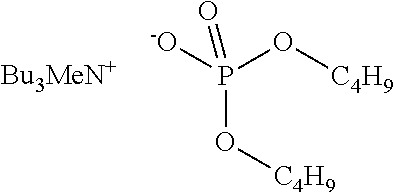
[C4H9]OP([-O])(O[C4H9])=O
